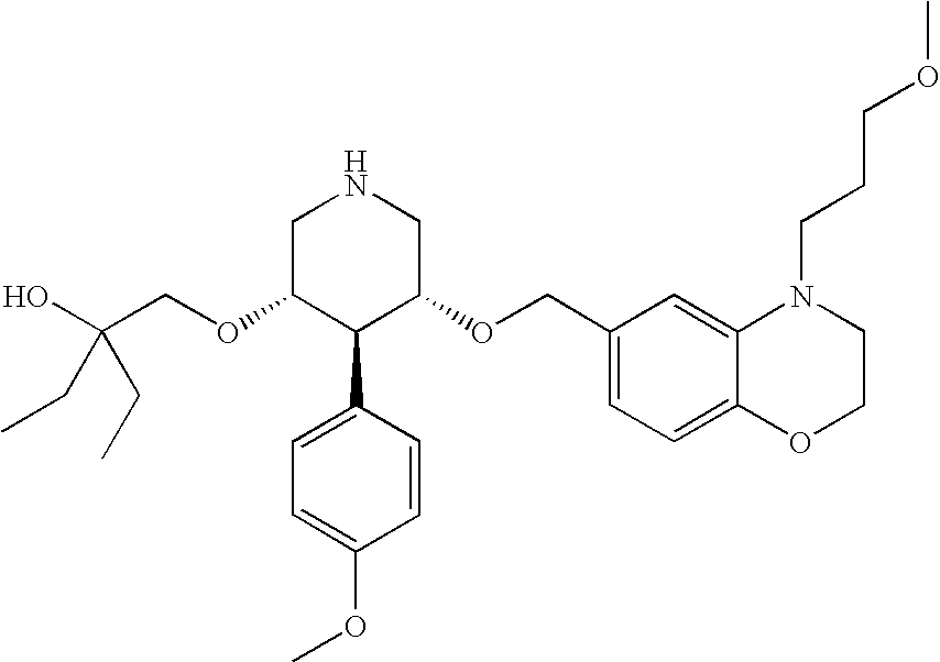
C(OC1C(C2=CC=C(OC)C=C2)C(OCC2=CC=C3C(=C2)N(CCCOC)CCO3)CNC1)C(O)(CC)CC
